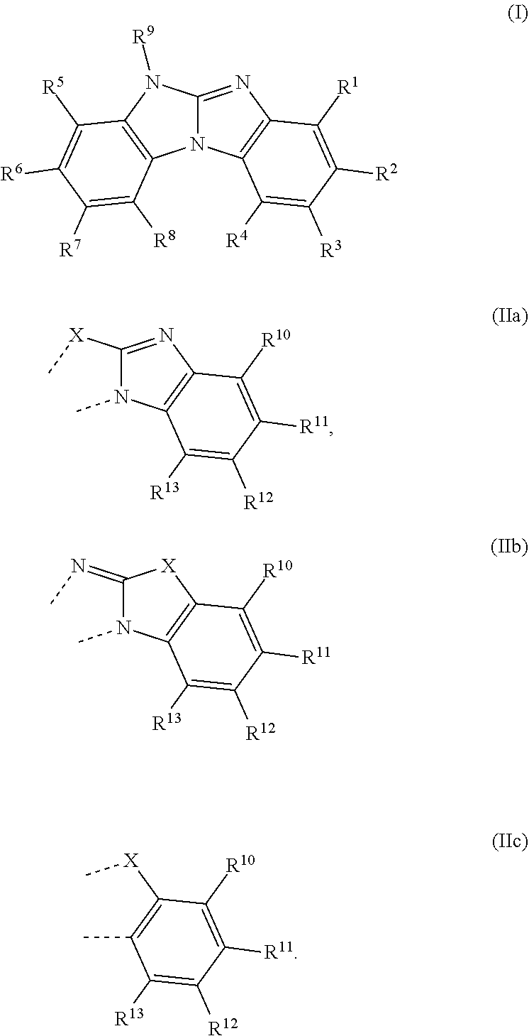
C12=NC3=C(N1C1=C(N2[R9])C([R5])=C([R6])C([R7])=C1[R8])C([R4])=C([R3])C([R2])=C3[R1].C1([X]C)=NC2=C(N1C)C([R13])=C([R12])C([R11])=C2[R10].C1(=NC)N(C)C2=C([X]1)C([R10])=C([R11])C([R12])=C2[R13].C[X]C1=C(C)C([R13])=C([R12])C([R11])=C1[R10]
